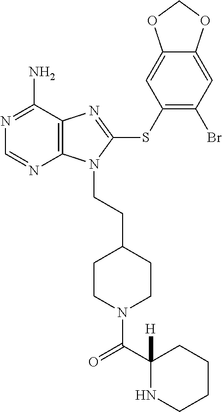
C12=C(C(N)=NC=N1)N=C(SC1=C(Br)C=C3C(=C1)OCO3)N2CCC1CCN(C(C2([H])NCCCC2)=O)CC1
